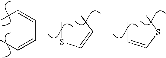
CC=CC=CC.CSC=CC.CC=CSC
